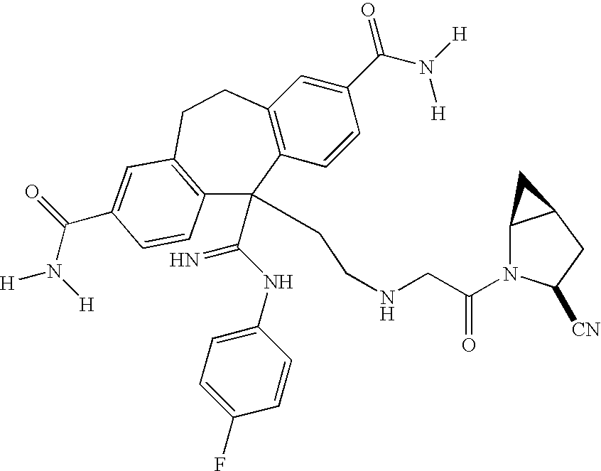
C12=C(C=CC(C(N([H])[H])=O)=C1)C(C(NC1=CC=C(F)C=C1)=N)(CCNCC(N1C3C(CC1[CN])C3)=O)C1=C(CC2)C=C(C(N([H])[H])=O)C=C1
